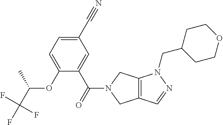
C1(C#N)=CC=C(OC(C)C(F)(F)F)C(C(=O)N2CC3=C(C2)N(CC2CCOCC2)N=C3)=C1
